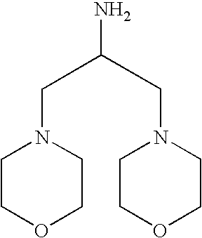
C1COCCN1CC(CN1CCOCC1)N
